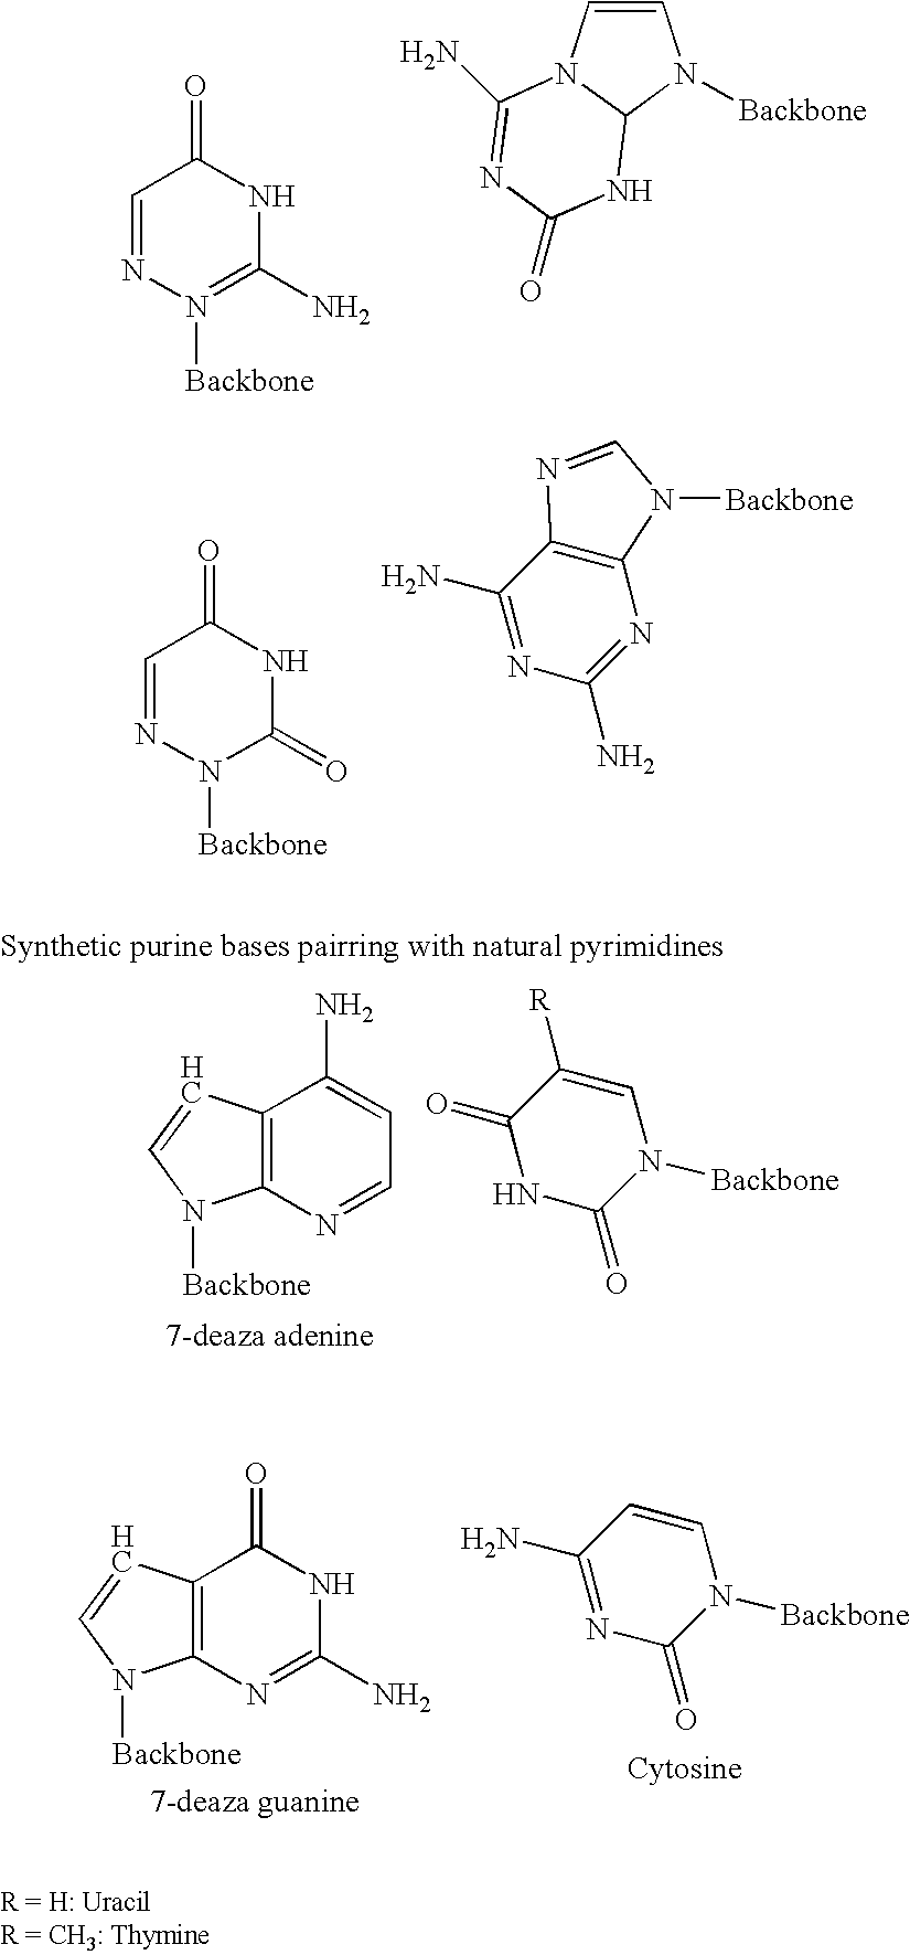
C1=NN([Backbone])=C(N)NC1=O.C1=CN2C(N1[Backbone])NC(=O)N=C2N.C1=NN([Backbone])C(=O)NC1=O.C1(N)=NC(N)=NC2=C1N=CN2[Backbone].C12=C(N=CC=C1N)N([Backbone])C=C2.C1=C([R])C(=O)NC(=O)N1[Backbone].C12=C(N=C(N)NC1=O)N([Backbone])C=C2.C1=CC(N)=NC(=O)N1[Backbone]
